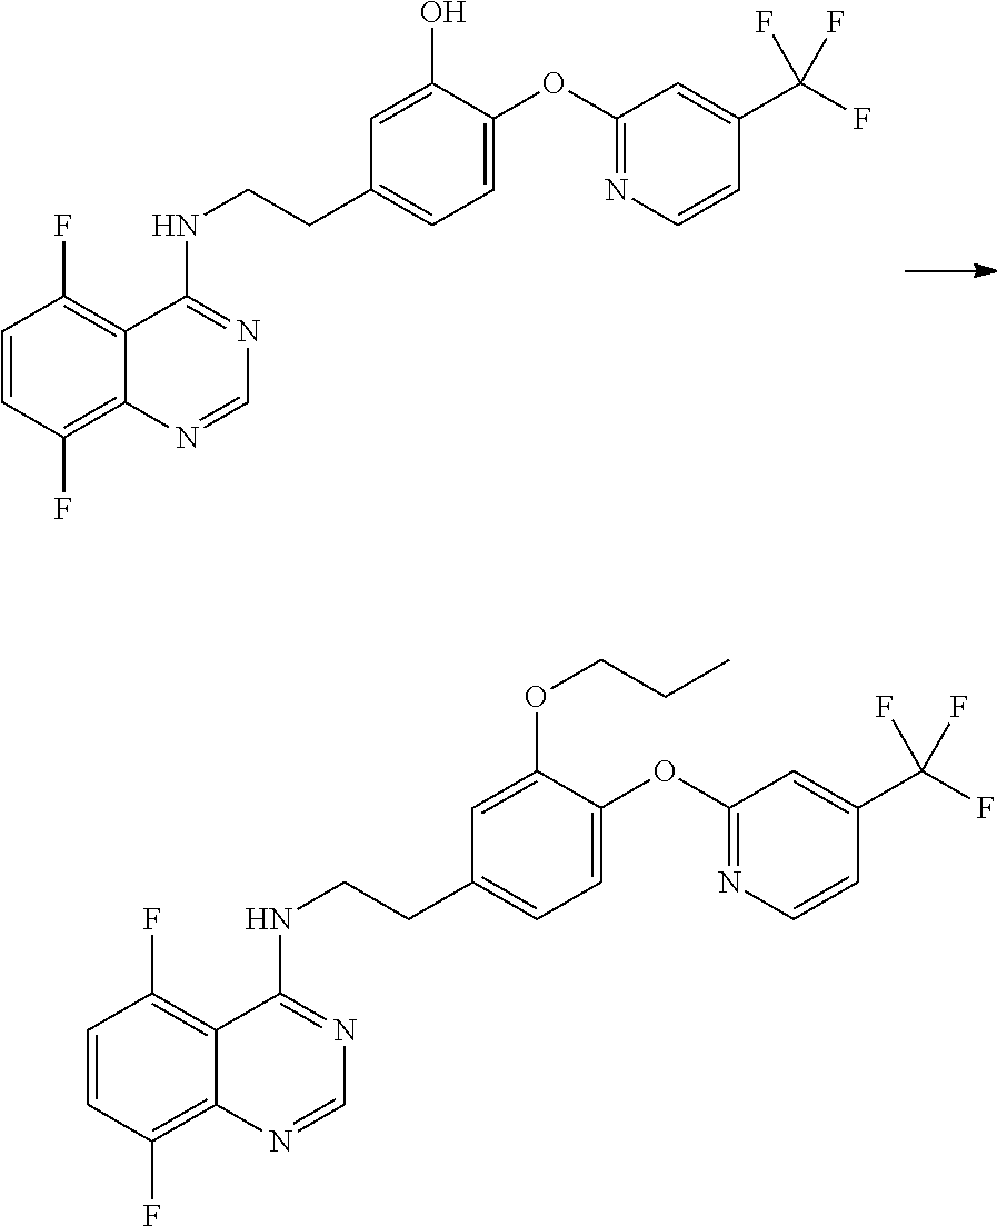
C1=CC(F)=C2C(=C1F)C(NCCC1=CC=C(OC3=NC=CC(C(F)(F)F)=C3)C(O)=C1)=NC=N2.C1=CC(F)=C2C(=C1F)C(NCCC1=CC=C(OC3=NC=CC(C(F)(F)F)=C3)C(OCCC)=C1)=NC=N2
